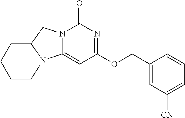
N12C(CN3C1=CC(OCC1=CC([CN])=CC=C1)=NC3=O)CCCC2
